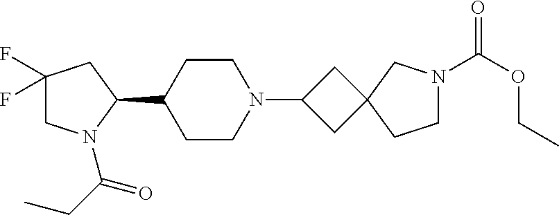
C1(F)(F)CN(C(CC)=O)C(C2CCN(C3CC4(C3)CCN(C(OCC)=O)C4)CC2)C1
